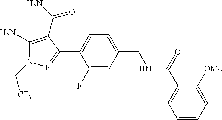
C(N1C(N)=C(C(N)=O)C(C2=CC=C(CNC(C3=CC=CC=C3[OMe])=O)C=C2F)=N1)[CF3]
